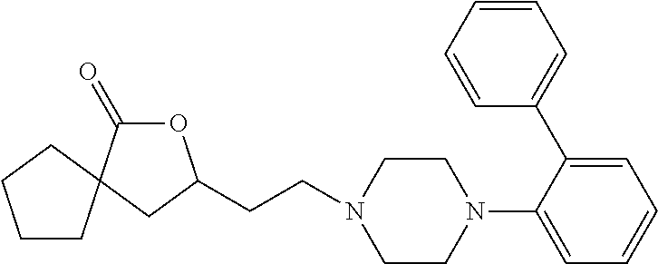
O1C(=O)C2(CC1CCN1CCN(C3=CC=CC=C3C3=CC=CC=C3)CC1)CCCC2
